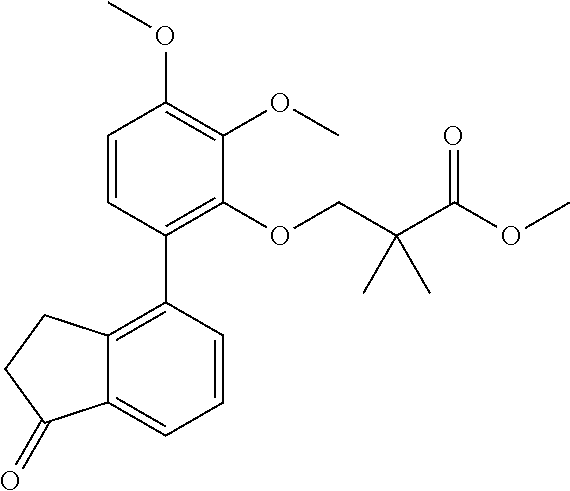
C1=CC(C2=C3C(=CC=C2)C(=O)CC3)=C(OCC(C)(C(=O)OC)C)C(OC)=C1OC
